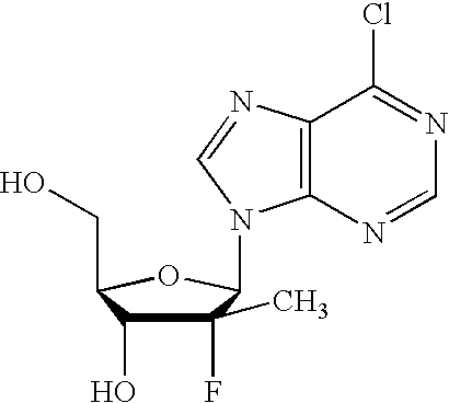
C1(C)(F)C(O)C(CO)OC1N1C2=C(N=C1)C(Cl)=NC=N2
